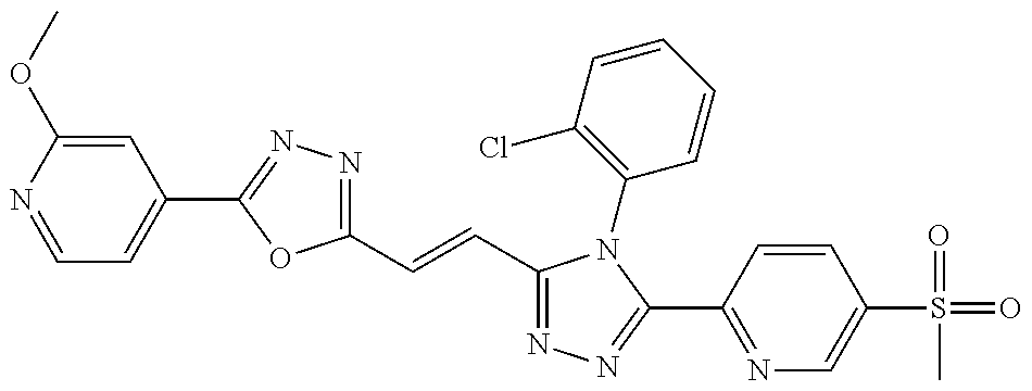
C1=NC(OC)=CC(C2=NN=C(C=CC3=NN=C(C4=NC=C(S(C)(=O)=O)C=C4)N3C3=C(Cl)C=CC=C3)O2)=C1
